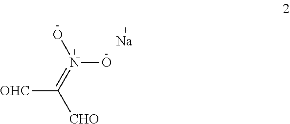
ON(=C([CHO])[OHC])O.[Na]
